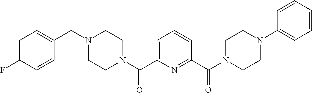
C1CN(C(C2=CC=CC(C(N3CCN(C4=CC=CC=C4)CC3)=O)=N2)=O)CCN1CC1=CC=C(F)C=C1
